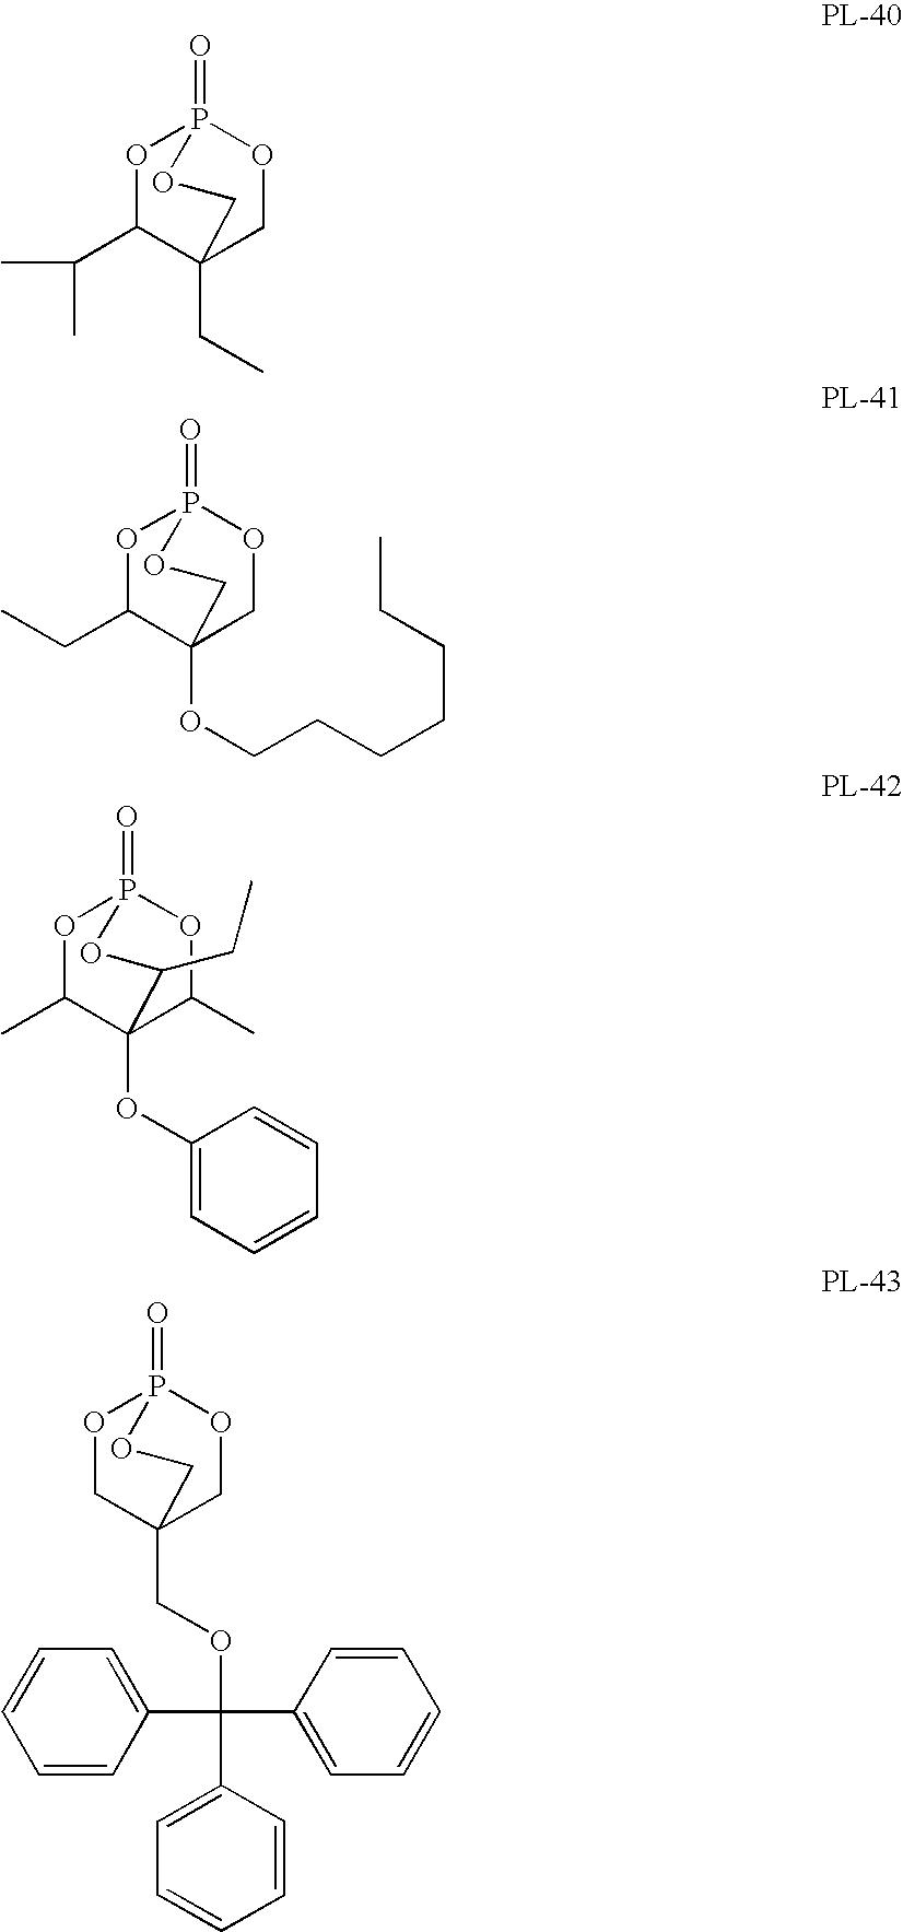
O1C(C(C)C)C2(CC)COP1(=O)OC2.O1C(CC)C2(OCCCCCCC)COP1(=O)OC2.O1C(C)C2(OC3=CC=CC=C3)C(C)OP1(=O)OC2CC.O1CC2(COC(C3=CC=CC=C3)(C3=CC=CC=C3)C3=CC=CC=C3)COP1(=O)OC2
